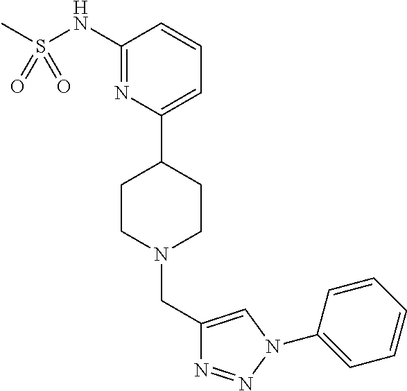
C1(NS(C)(=O)=O)=NC(C2CCN(CC3=CN(C4=CC=CC=C4)N=N3)CC2)=CC=C1
